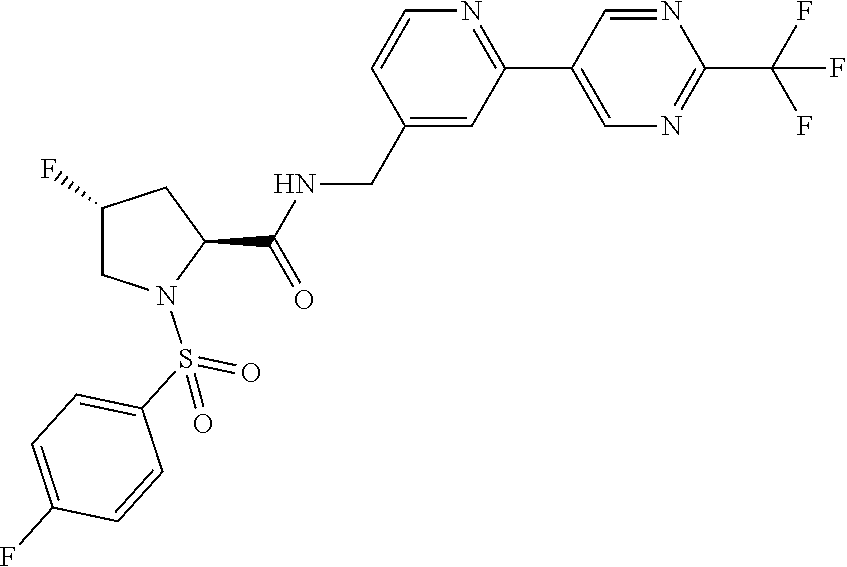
C1=CN=C(C2=CN=C(C(F)(F)F)N=C2)C=C1CNC(C1N(S(C2=CC=C(F)C=C2)(=O)=O)CC(F)C1)=O
